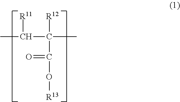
CC(C(C)([R12])C(O[R13])=O)[R11]
